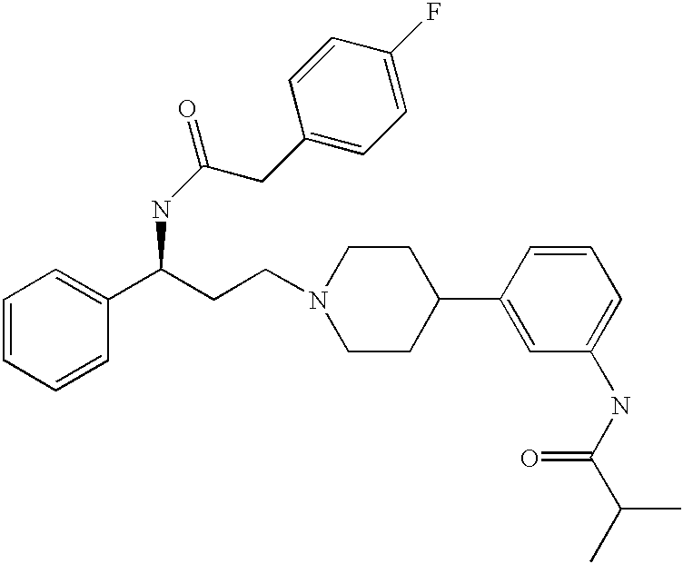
C1=CC=CC(C(CCN2CCC(C3=CC(NC(C(C)C)=O)=CC=C3)CC2)NC(CC2=CC=C(F)C=C2)=O)=C1
